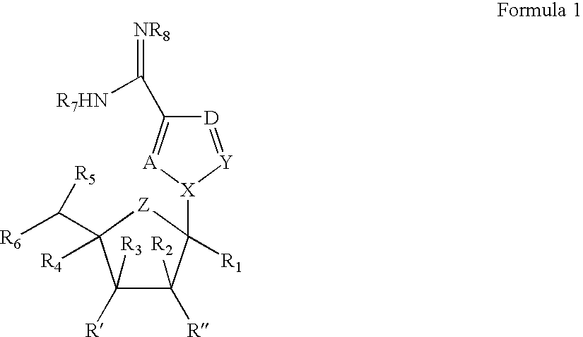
C1([R3])([R])C([R2])([R])C([R1])([X]2[A]=C(C([R7HN])=[NR8])[D]=[Y]2)[Z]C1([R4])C([R6])[R5]
